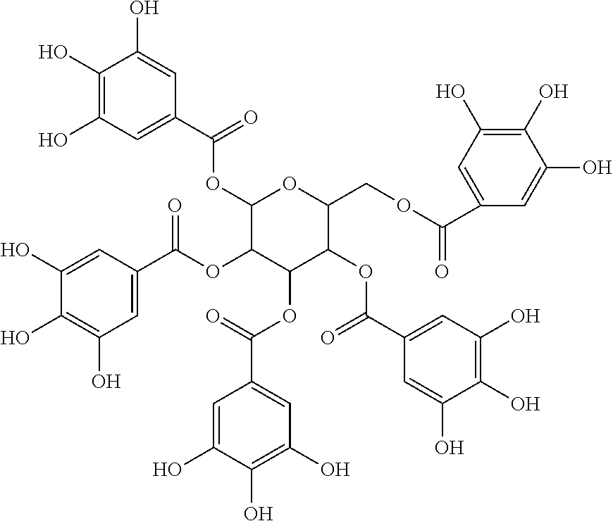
C1(OC(C2=CC(O)=C(O)C(O)=C2)=O)C(OC(C2=CC(O)=C(O)C(O)=C2)=O)C(OC(C2=CC(O)=C(O)C(O)=C2)=O)C(OC(C2=CC(O)=C(O)C(O)=C2)=O)C(COC(=O)C2=CC(O)=C(O)C(O)=C2)O1
